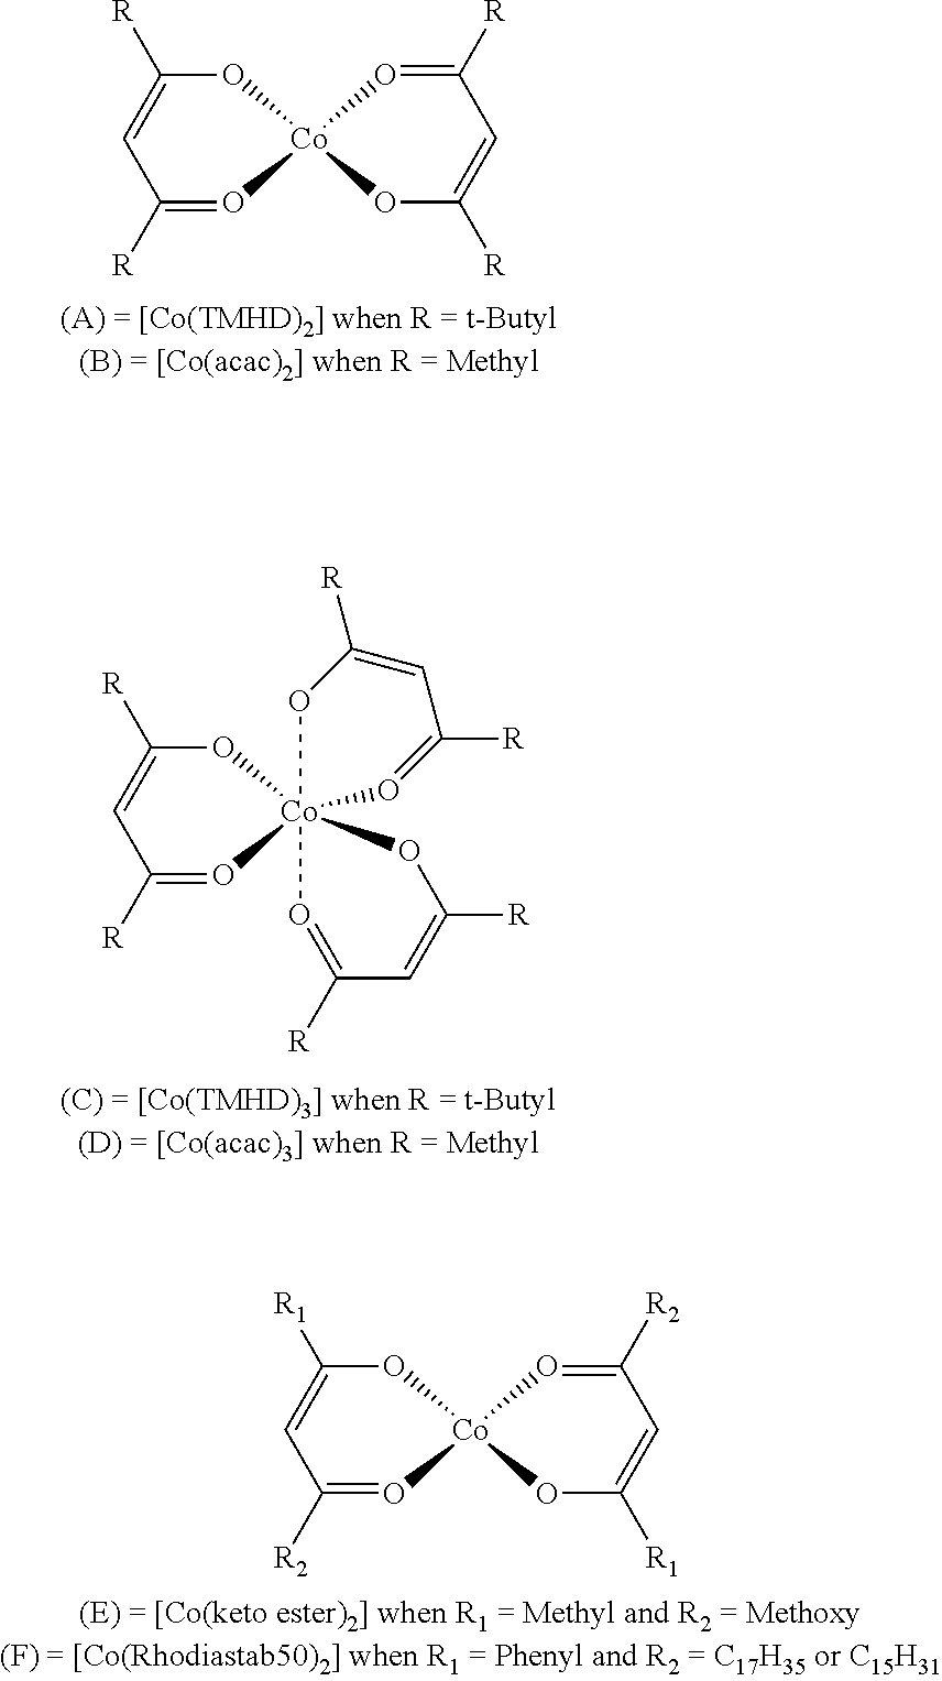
O1C([R])=CC([R])=O[Co]12OC([R])=CC([R])=O2.O1C([R])=CC([R])=O[Co]123(OC([R])=CC([R])=O2)OC([R])=CC([R])=O3.O1C([R1])=CC([R2])=O[Co]12OC([R1])=CC([R2])=O2
